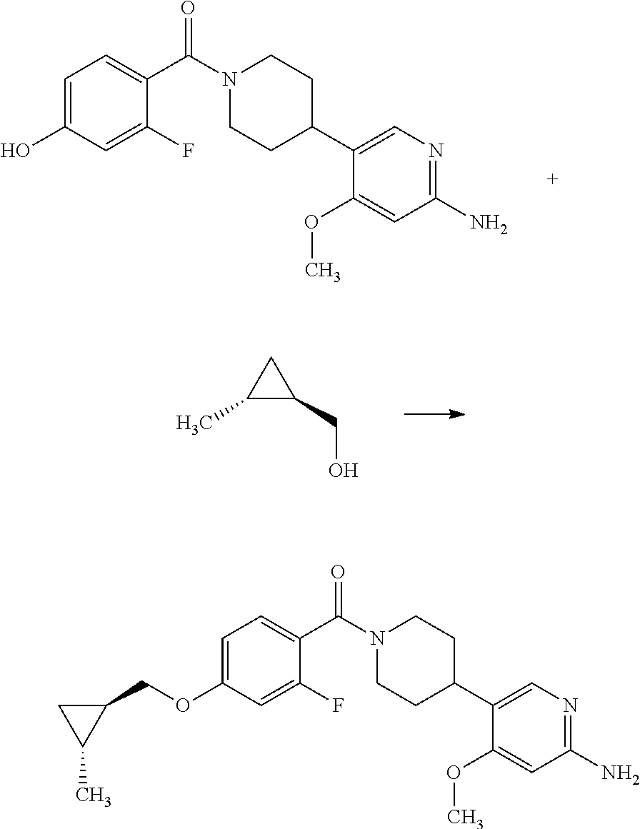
COC1=CC(N)=NC=C1C1CCN(C(C2=CC=C(O)C=C2F)=O)CC1.COC1=CC(N)=NC=C1C1CCN(C(C2=CC=C(OCC3CC3C)C=C2F)=O)CC1.C1(C)C(CO)C1
